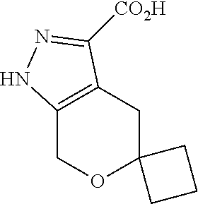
C12=C(CC3(OC1)CCC3)C([CO2H])=NN2
